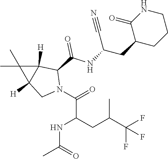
C1(CC(NC(C2C3([H])C([H])(CN2C(C(NC(C)=O)CC(C(F)(F)F)C)=O)C3(C)C)=O)C#N)C(=O)NCCC1
